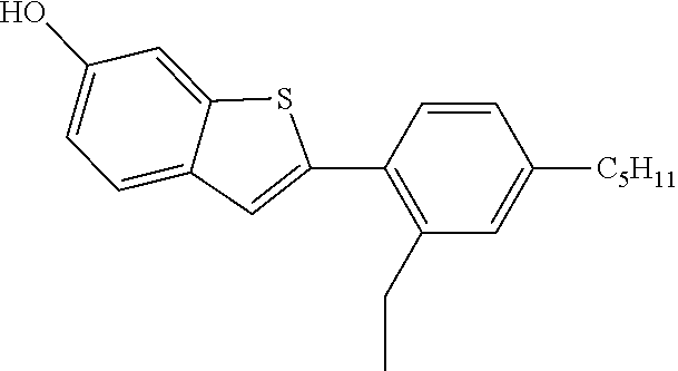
C1=CC(C2=CC3=CC=C(O)C=C3S2)=C(CC)C=C1[C5H11]
